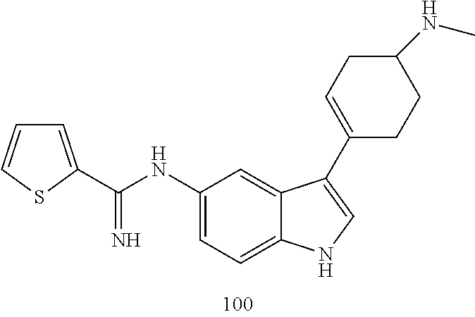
C1(NC(=N)C2=CC=CS2)=CC=C2C(=C1)C(C1=CCC(NC)CC1)=CN2
